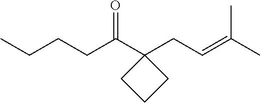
C(C1(CC=C(C)C)CCC1)(CCCC)=O
